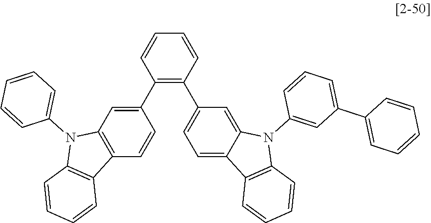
C1(C2=CC3=C(C=C2)C2=C(N3C3=CC=CC=C3)C=CC=C2)=C(C2=CC=C3C(=C2)N(C2=CC(C4=CC=CC=C4)=CC=C2)C2=C3C=CC=C2)C=CC=C1
